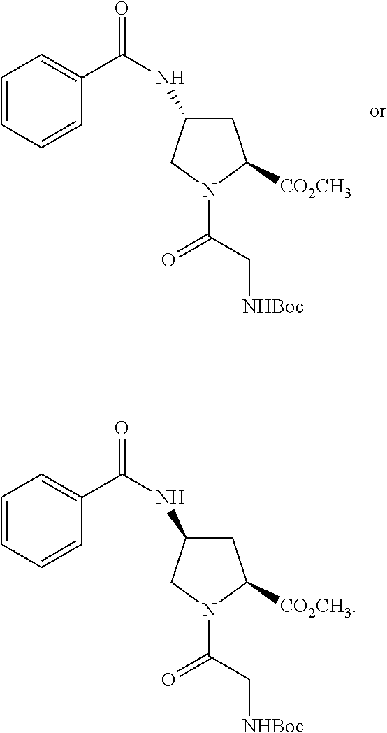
C1C(NC(=O)C2=CC=CC=C2)CN(C(C[NHBoc])=O)C1[CO2CH3].C1C(NC(=O)C2=CC=CC=C2)CN(C(C[NHBoc])=O)C1[CO2CH3]
